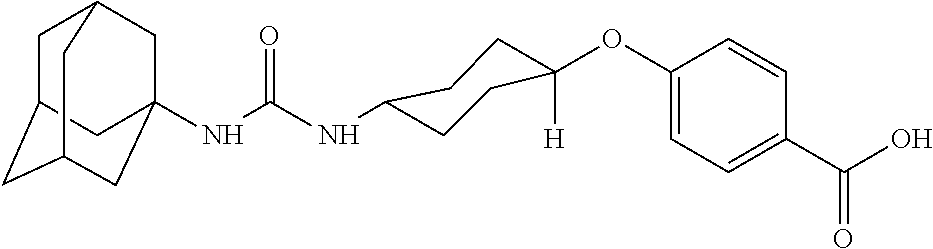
N(C(NC1CCC([H])(OC2=CC=C(C(O)=O)C=C2)CC1)=O)C12CC3CC(CC(C1)C3)C2
